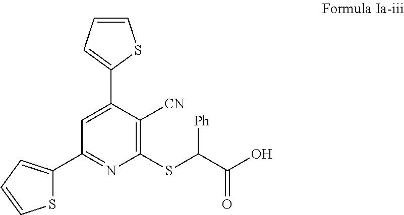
C1(C2=CC=CS2)=CC(C2=CC=CS2)=NC(SC(C(O)=O)[Ph])=C1[CN]
